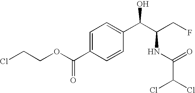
O=C(C1=CC=C(C(C(CF)NC(C(Cl)Cl)=O)O)C=C1)OCCCl
